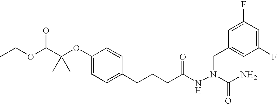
C1(OC(C(OCC)=O)(C)C)=CC=C(CCCC(NN(C(N)=O)CC2=CC(F)=CC(F)=C2)=O)C=C1
